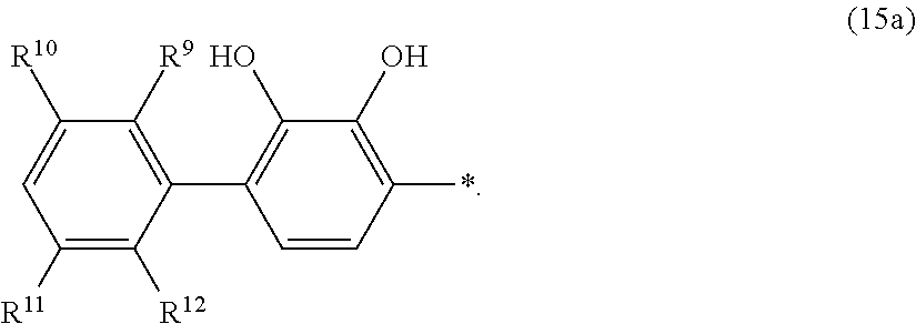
C1([R11])=C([R12])C(C2=C(O)C(O)=C(*)C=C2)=C([R9])C([R10])=C1
